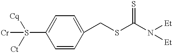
[Cr]S([Cq])([Ct])C1=CC=C(CSC(N([Et])[Et])=S)C=C1
